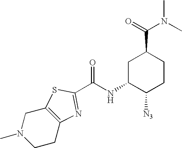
C1C(NC(=O)C2=NC3=C(CN(C)CC3)S2)C([N3])CCC1C(=O)N(C)C
